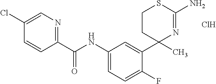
C1(C(NC2=CC=C(F)C(C3(C)N=C(N)SCC3)=C2)=O)=NC=C(Cl)C=C1.Cl
